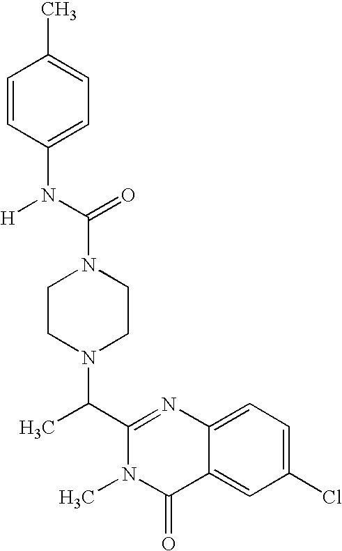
N1(C(N(C2=CC=C(C)C=C2)[H])=O)CCN(C(C2=NC3=CC=C(Cl)C=C3C(=O)N2C)C)CC1
